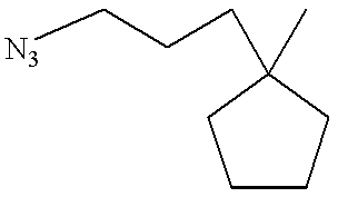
C1CCC(C)(CCC[N3])C1
